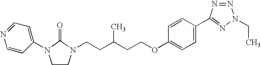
CC(CCN1CCN(C2=CC=NC=C2)C1=O)CCOC1=CC=C(C2=NN(CC)N=N2)C=C1
